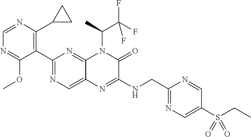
C1(C2=NC=C3C(=N2)N(C(C)C(F)(F)F)C(=O)C(NCC2=NC=C(S(CC)(=O)=O)C=N2)=N3)=C(C2CC2)N=CN=C1OC
